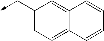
C1(C->C)=CC=C2C(=C1)C=CC=C2
